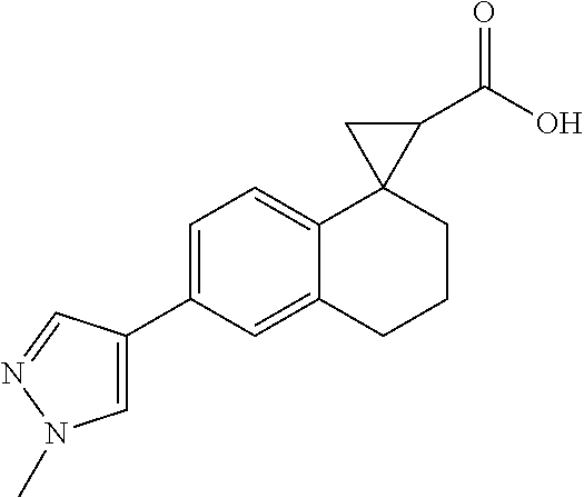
C1(C2=CN(C)N=C2)=CC=C2C(=C1)CCCC21C(C(O)=O)C1
